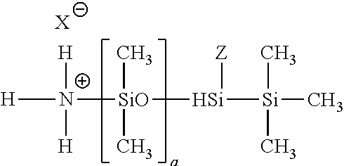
[H][N+]([SiO]([Si]([Si](C)(C)C)[Z])(C)C)([H])[H].[X]
